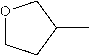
O1CCC(C)C1
